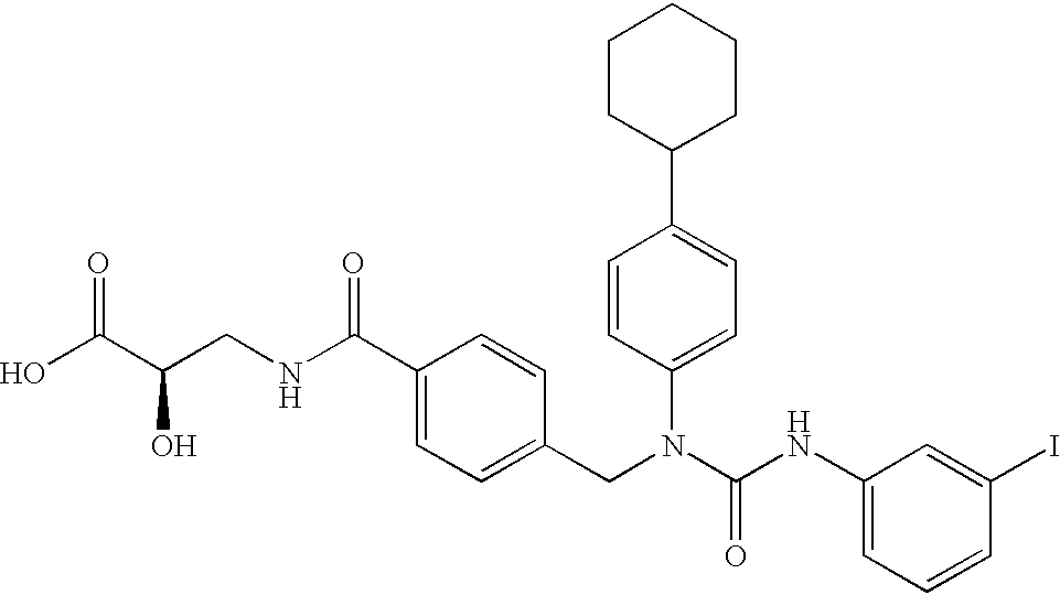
OC(C(CNC(C1=CC=C(CN(C(NC2=CC=CC(I)=C2)=O)C2=CC=C(C3CCCCC3)C=C2)C=C1)=O)O)=O
